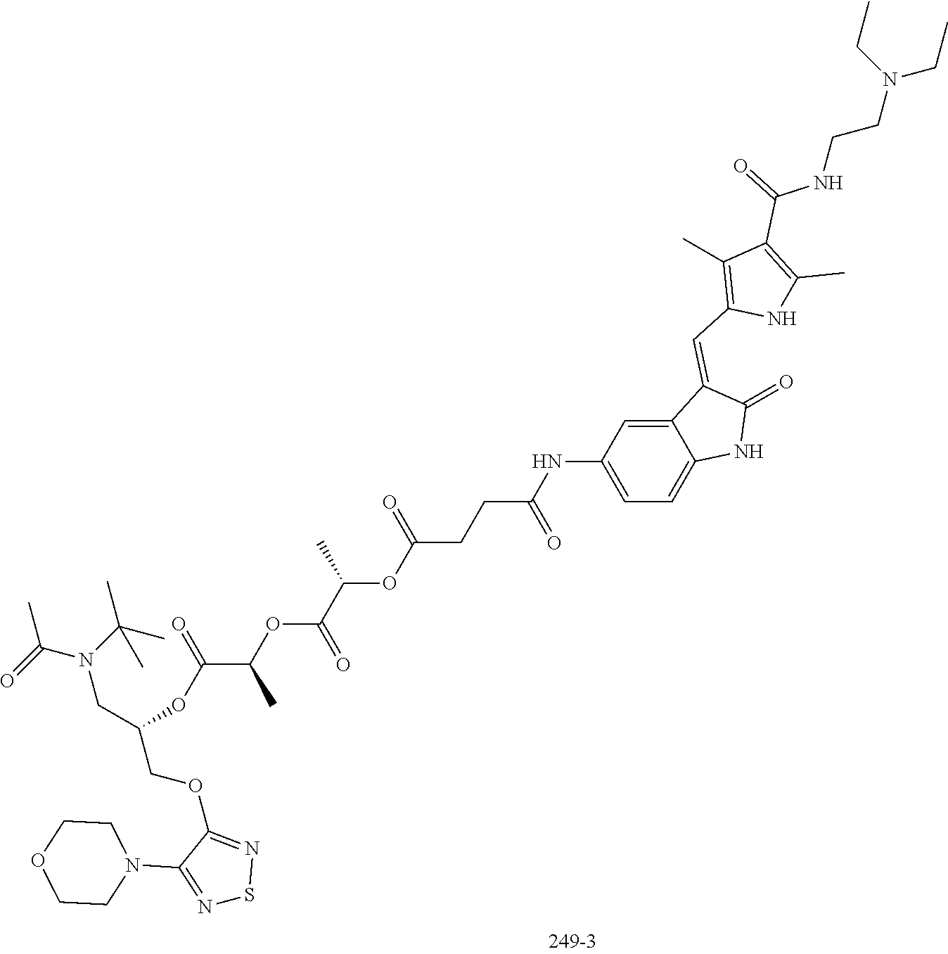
O(C(C(OC(C(OC(CCC(NC1=CC=C2C(=C1)C(=CC1=C(C)C(C(NCCN(CC)CC)=O)=C(C)N1)C(=O)N2)=O)=O)C)=O)C)=O)C(CN(C(C)(C)C)C(C)=O)COC1=NSN=C1N1CCOCC1
